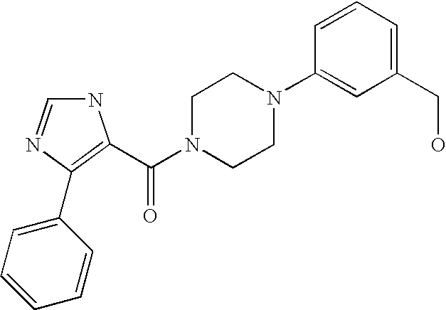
N1C=NC(C2=CC=CC=C2)=C1C(N1CCN(C2=CC(CO)=CC=C2)CC1)=O
